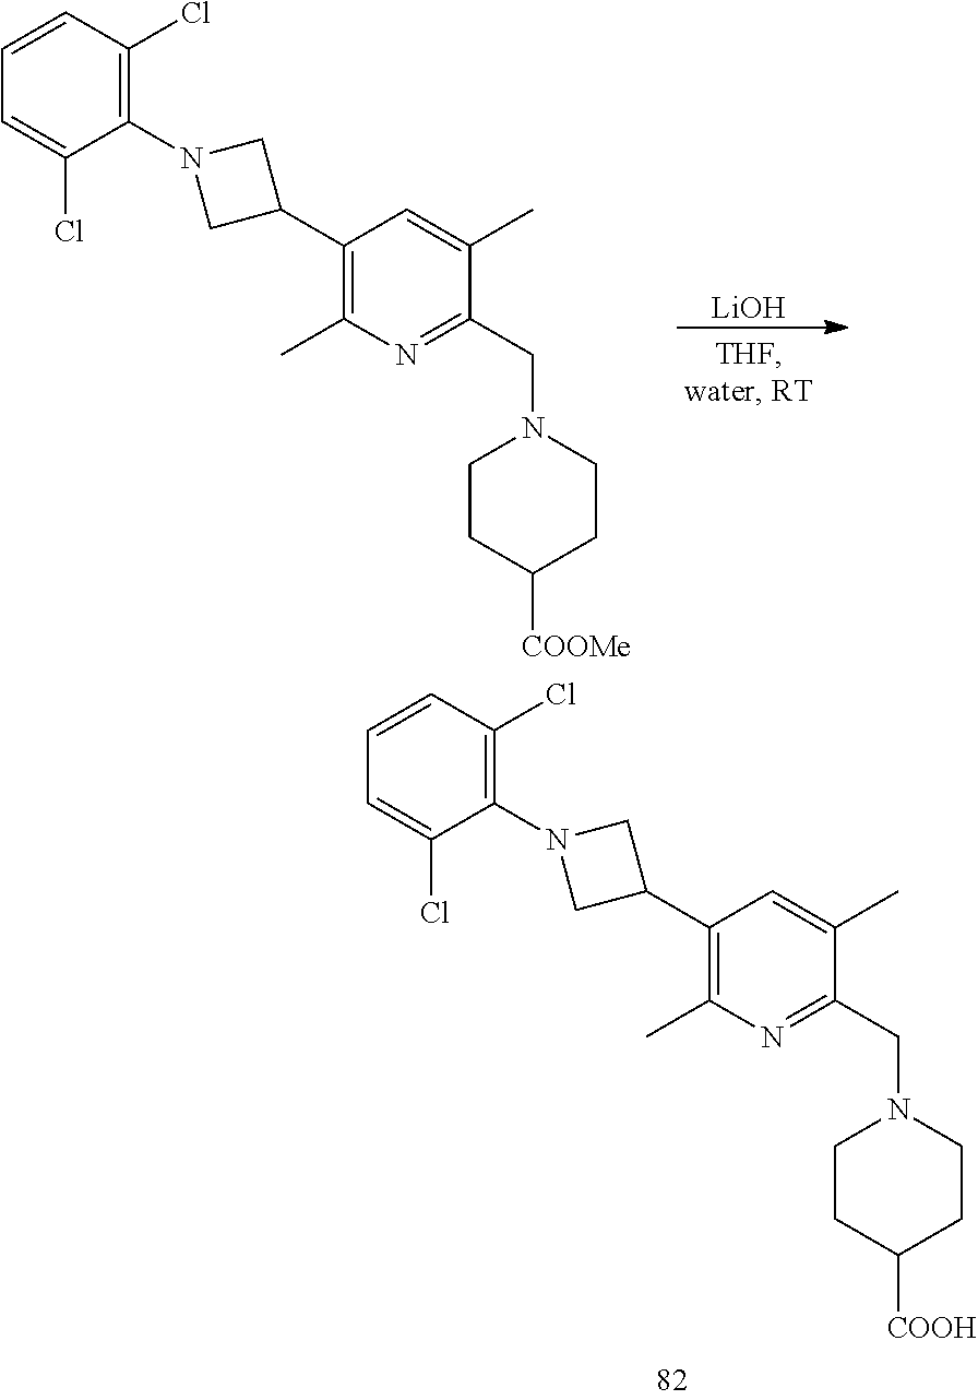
C1=CC(Cl)=C(N2CC(C3=C(C)N=C(CN4CCC([COOH])CC4)C(C)=C3)C2)C(Cl)=C1.[LiOH].C1=CC(Cl)=C(N2CC(C3=C(C)N=C(CN4CCC([COOMe])CC4)C(C)=C3)C2)C(Cl)=C1
